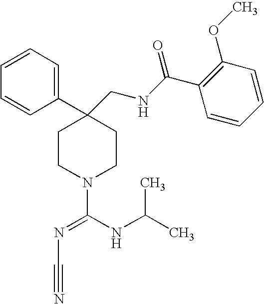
C1=CC=CC(C2(CNC(C3=C(OC)C=CC=C3)=O)CCN(C(NC(C)C)=NC#N)CC2)=C1
